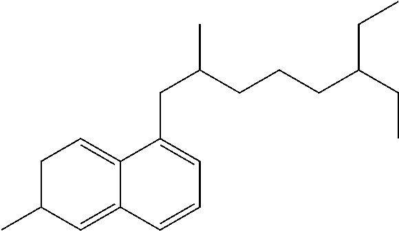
C1C(C)C=C2C(=C1)C(CC(C)CCCC(CC)CC)=CC=C2
